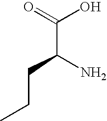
C(C(N)CCC)(=O)O
